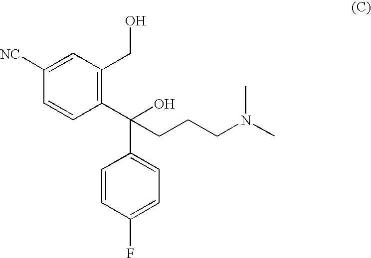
C1=CC(C(C2=CC=C(F)C=C2)(O)CCCN(C)C)=C(CO)C=C1[NC]
